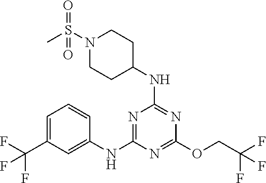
FC(C1=CC=CC(NC2=NC(NC3CCN(S(C)(=O)=O)CC3)=NC(OCC(F)(F)F)=N2)=C1)(F)F
